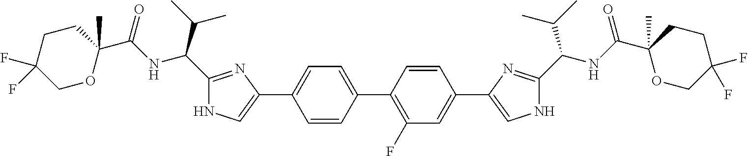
C1OC(C(NC(C2=NC(C3=CC=C(C4=C(F)C=C(C5=CNC(C(NC(C6(C)OCC(F)(F)CC6)=O)C(C)C)=N5)C=C4)C=C3)=CN2)C(C)C)=O)(C)CCC1(F)F
